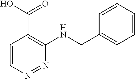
C1=CN=NC(NCC2=CC=CC=C2)=C1C(O)=O
